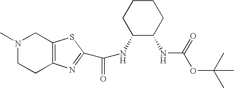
C1C(NC(=O)C2=NC3=C(CN(C)CC3)S2)C(NC(OC(C)(C)C)=O)CCC1
